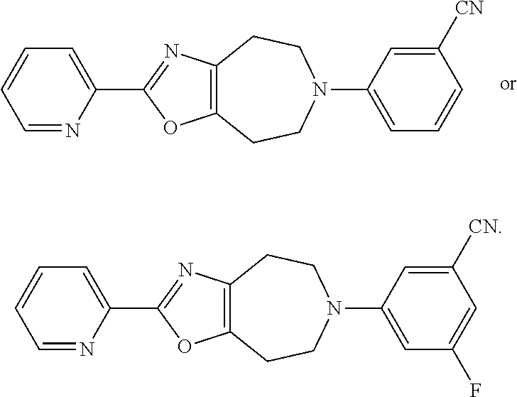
C1=CC=NC(C2=NC3=C(O2)CCN(C2=CC=CC([CN])=C2)CC3)=C1.C1=CC=NC(C2=NC3=C(O2)CCN(C2=CC(F)=CC([CN])=C2)CC3)=C1
